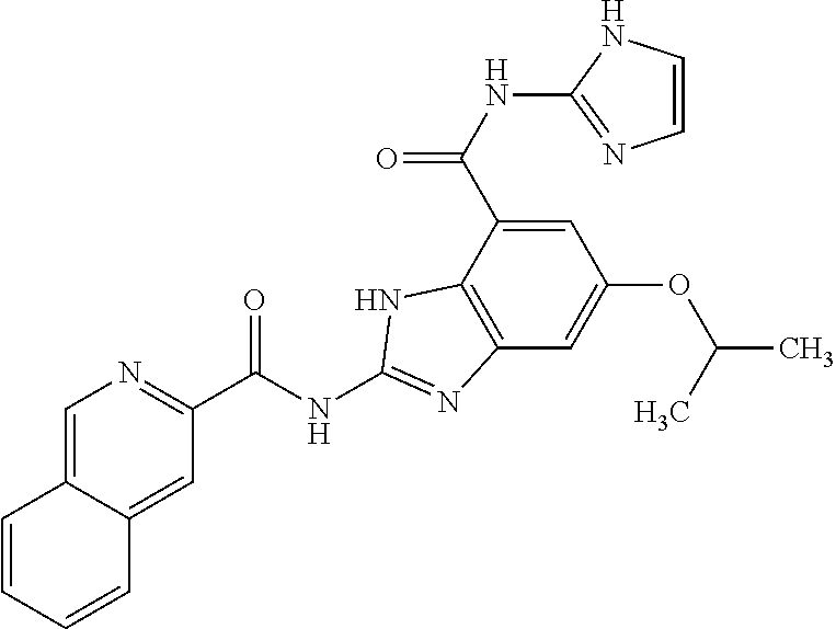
C12=CN=C(C(NC3=NC4=C(C(C(NC5=NC=CN5)=O)=CC(OC(C)C)=C4)N3)=O)C=C1C=CC=C2
